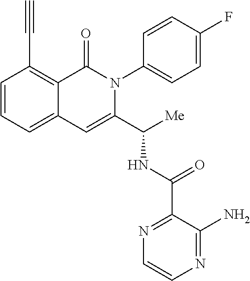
N(C(C1=CC2=CC=CC(C#C)=C2C(=O)N1C1=CC=C(F)C=C1)[Me])C(C1=NC=CN=C1N)=O
